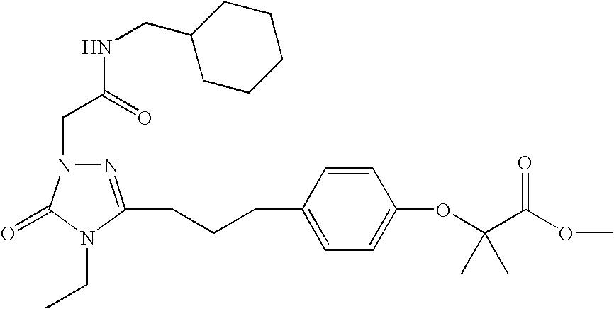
N1=C(CCCC2=CC=C(OC(C(OC)=O)(C)C)C=C2)N(CC)C(=O)N1CC(NCC1CCCCC1)=O
